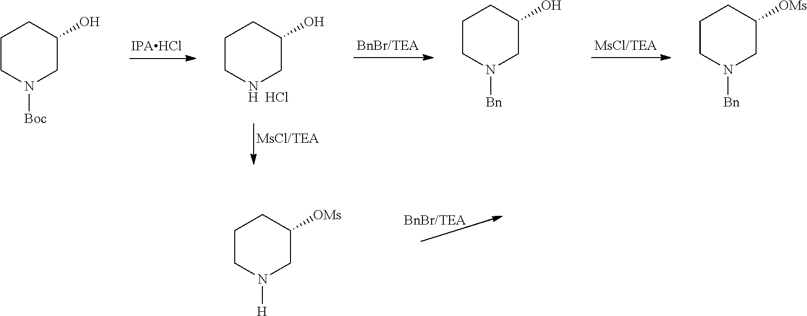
C1CNCC(O)C1.Cl.C1CN([Boc])CC(O)C1.C1CN([Bn])CC(O)C1.C1CN([Bn])CC([OMs])C1.C1CN([H])CC([OMs])C1
